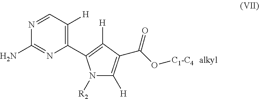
N1([R2])C([H])=C(C(O[C1-C4])=O)C([H])=C1C1=C([H])C=NC(N)=N1
